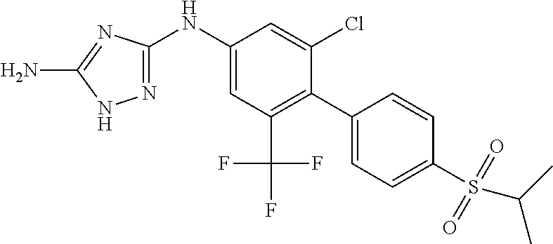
C1(NC2=CC(C(F)(F)F)=C(C3=CC=C(S(C(C)C)(=O)=O)C=C3)C(Cl)=C2)=NNC(N)=N1
